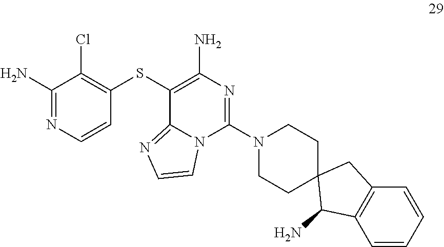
C1(SC2=C(Cl)C(N)=NC=C2)=C(N)N=C(N2CCC3(CC2)C(N)C2=C(C3)C=CC=C2)N2C1=NC=C2
